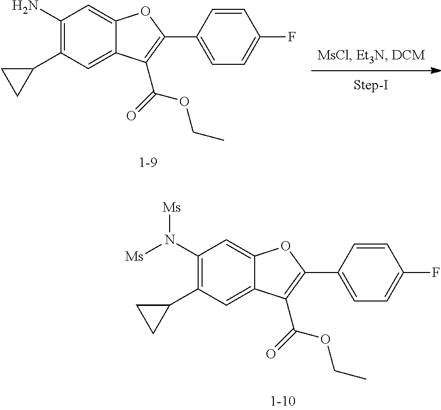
C1(N([Ms])[Ms])=C(C2CC2)C=C2C(=C1)OC(C1=CC=C(F)C=C1)=C2C(=O)OCC.C1(N)=C(C2CC2)C=C2C(=C1)OC(C1=CC=C(F)C=C1)=C2C(=O)OCC
